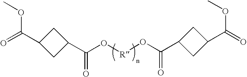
C(O[R]OC(C1CC(C(OC)=O)C1)=O)(C1CC(C(OC)=O)C1)=O
